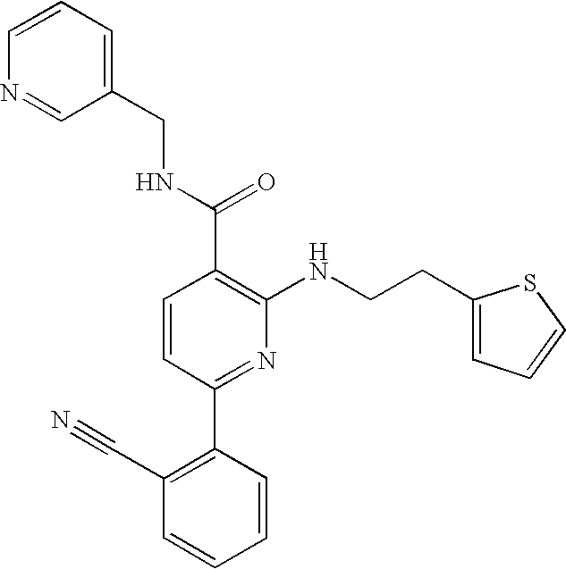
C1(CCNC2=C(C(NCC3=CC=CN=C3)=O)C=CC(C3=C(C#N)C=CC=C3)=N2)=CC=CS1
